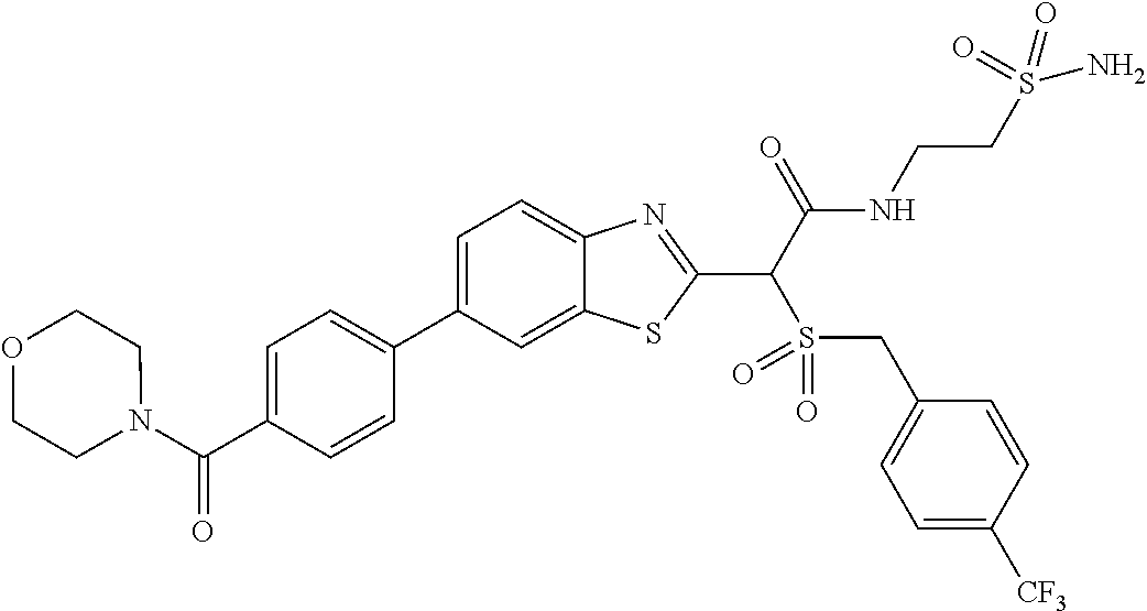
C1=C(C2=CC=C(C(N3CCOCC3)=O)C=C2)C=C2C(=C1)N=C(C(C(NCCS(N)(=O)=O)=O)S(=O)(=O)CC1=CC=C([CF3])C=C1)S2
